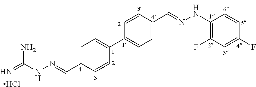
C1=C(C=NNC(=N)N)C=CC(C2=CC=C(C=NNC3=C(F)C=C(F)C=C3)C=C2)=C1.Cl
